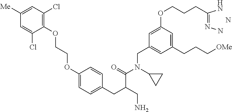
C1(OCCOC2=C(Cl)C=C([Me])C=C2Cl)=CC=C(CC(CN)C(=O)N(C2CC2)CC2=CC(CCC[OMe])=CC(OCCCC(=NN)N)=C2)C=C1.N
